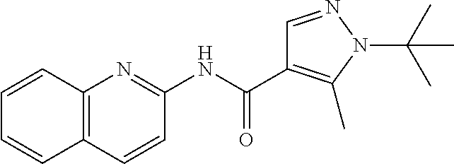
C1(NC(C2=C(C)N(C(C)(C)C)N=C2)=O)=NC2=C(C=C1)C=CC=C2
